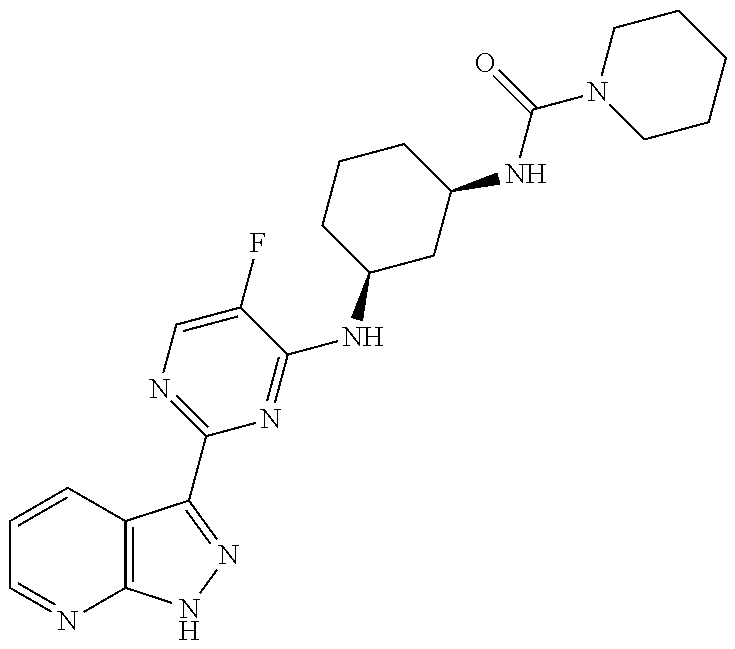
C1=CC2=C(N=C1)NN=C2C1=NC=C(F)C(NC2CC(NC(=O)N3CCCCC3)CCC2)=N1
